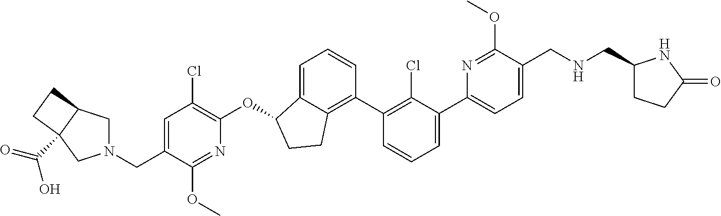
O(C1C2=CC=CC(C3=C(Cl)C(C4=CC=C(CNCC5CCC(=O)N5)C(OC)=N4)=CC=C3)=C2CC1)C1=C(Cl)C=C(CN2CC3C(C(=O)O)(C2)CC3)C(OC)=N1
